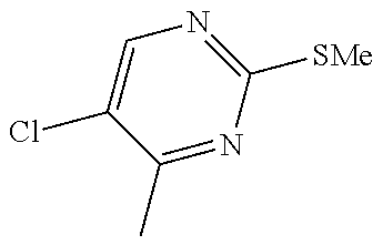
C1(C)=NC([SMe])=NC=C1Cl
